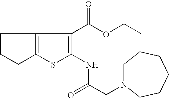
C12=C(C(C(OCC)=O)=C(NC(CN3CCCCCC3)=O)S1)CCC2
